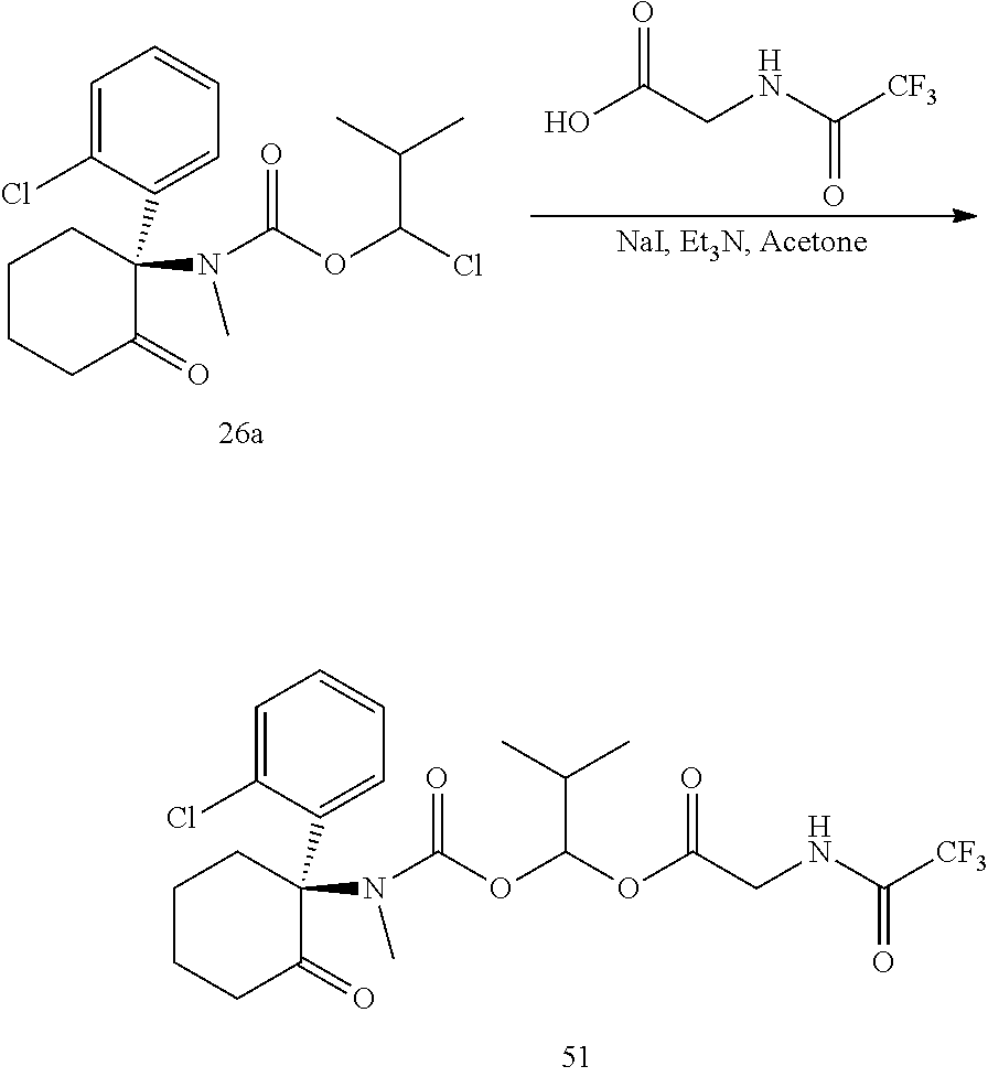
OC(CNC(=O)[CF3])=O.C1CCC(=O)C(C2=CC=CC=C2Cl)(N(C(=O)OC(Cl)C(C)C)C)C1.C1CCC(=O)C(C2=CC=CC=C2Cl)(N(C(=O)OC(OC(CNC(=O)[CF3])=O)C(C)C)C)C1
